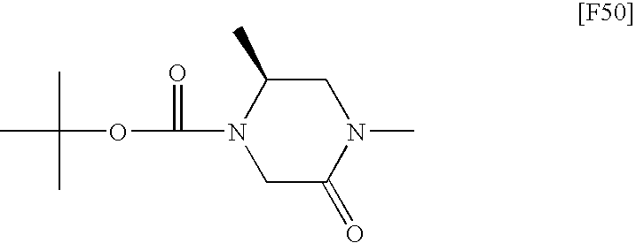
C1C(C)N(C(OC(C)(C)C)=O)CC(=O)N1C
